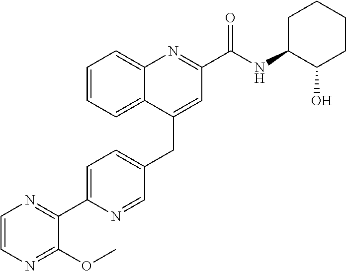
C1=C(C2=NC=CN=C2OC)N=CC(CC2=CC(C(NC3C(O)CCCC3)=O)=NC3=CC=CC=C23)=C1
